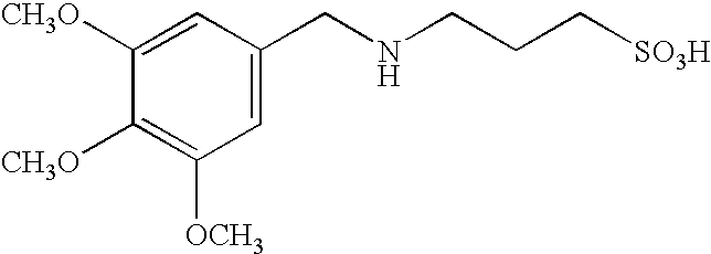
C1=C([CH3O])C([CH3O])=C([OCH3])C=C1CNCCC[SO3H]
